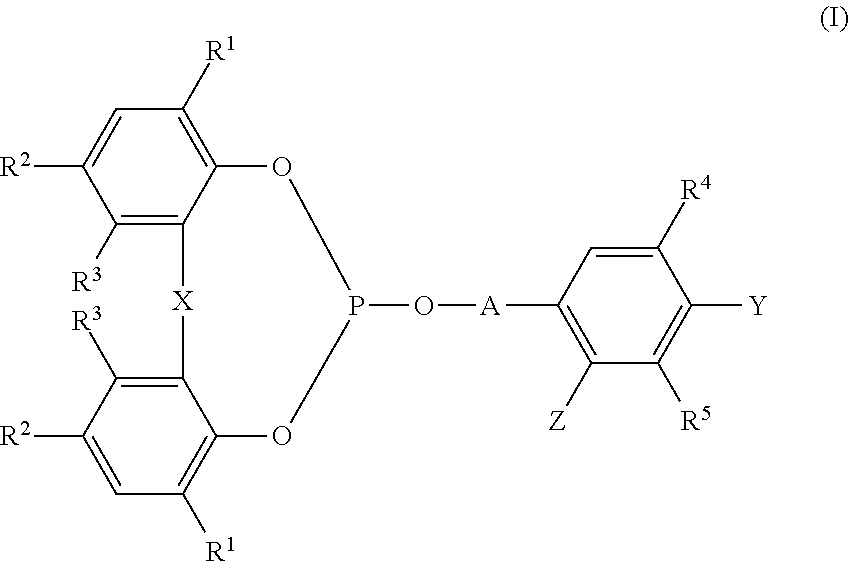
C1([R3])=C2C(=C([R1])C=C1[R2])OP(O[A]C1=C([Z])C([R5])=C([Y])C([R4])=C1)OC1=C([R1])C=C([R2])C([R3])=C1[X]2
